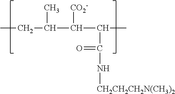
CCC(C(C(C)C(N[CH2CH2CH2N(CH3)2])=O)[CO2-])C
